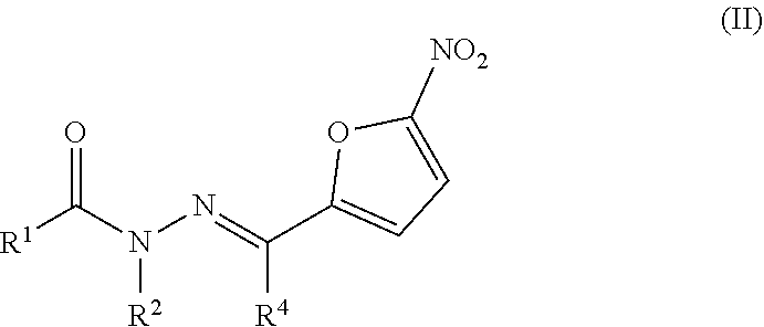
N([R2])(N=C(C1=CC=C([NO2])O1)[R4])C([R1])=O
